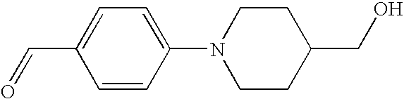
C1=CC(N2CCC(CO)CC2)=CC=C1C=O
